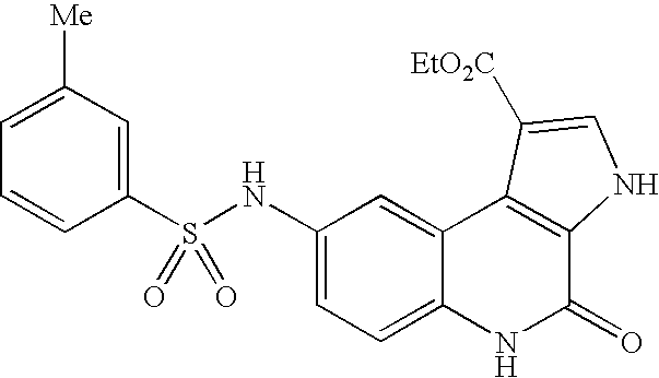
S(C1=CC([Me])=CC=C1)(NC1=CC=C2C(=C1)C1=C(C(=O)N2)NC=C1[EtO2C])(=O)=O
